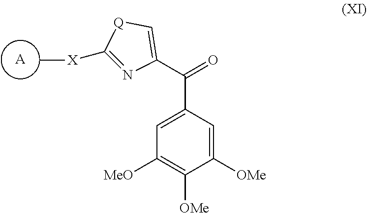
[A].C[X]C1=NC(C(=O)C2=CC([MeO])=C([OMe])C([OMe])=C2)=C[Q]1
